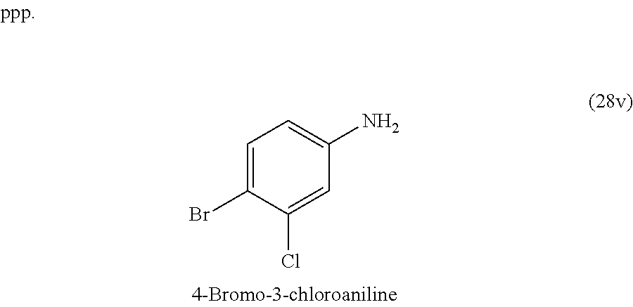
C1=C(Cl)C(Br)=CC=C1N
